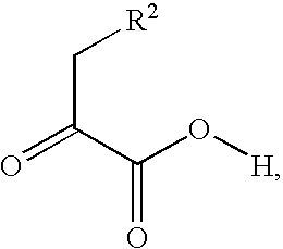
O=C(C(O[H])=O)C[R2]
